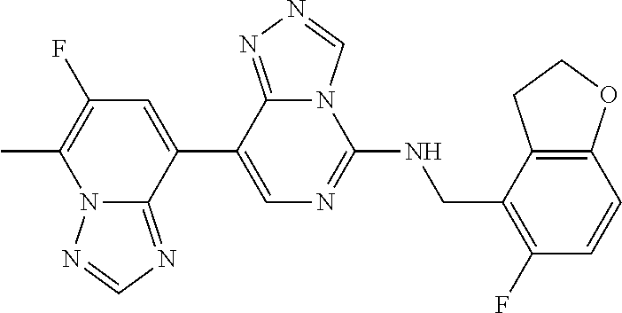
C1(C2=CC(F)=C(C)N3C2=NC=N3)=CN=C(NCC2=C(F)C=CC3=C2CCO3)N2C1=NN=C2
